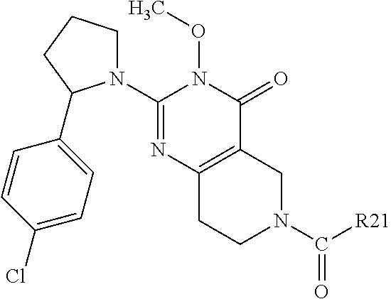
C1(N2CCCC2C2=CC=C(Cl)C=C2)=NC2=C(C(=O)N1OC)CN(C([R21])=O)CC2
